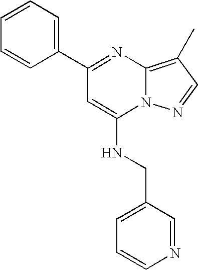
C1(C2=CC=CC=C2)=NC2=C(C)C=NN2C(NCC2=CC=CN=C2)=C1
